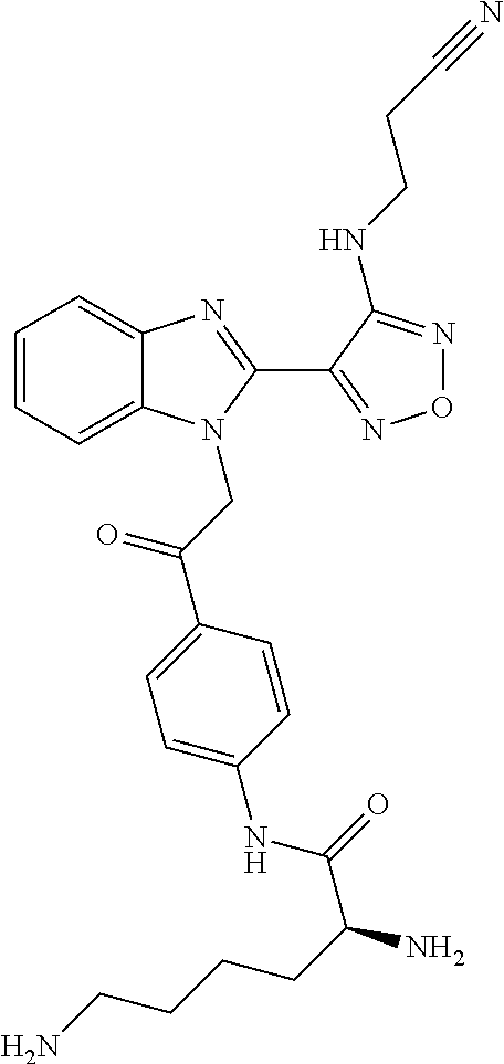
C1=CC=C2C(=C1)N=C(C1=NON=C1NCCC#N)N2CC(=O)C1=CC=C(NC(C(CCCCN)N)=O)C=C1
